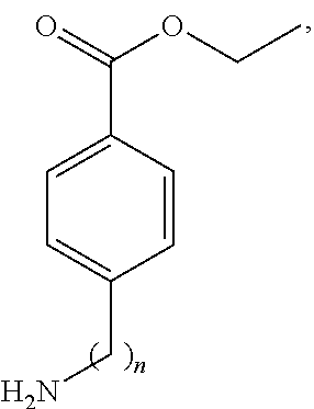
C1=C(C(OCC)=O)C=CC(CN)=C1
